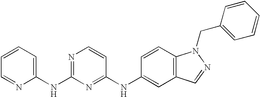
C1=CC=C(NC2=NC=CC(NC3=CC4=C(C=C3)N(CC3=CC=CC=C3)N=C4)=N2)N=C1
